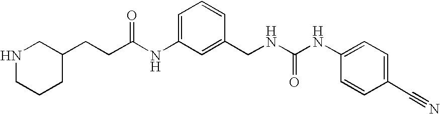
N1CCCC(CCC(NC2=CC=CC(CNC(NC3=CC=C(C#N)C=C3)=O)=C2)=O)C1
